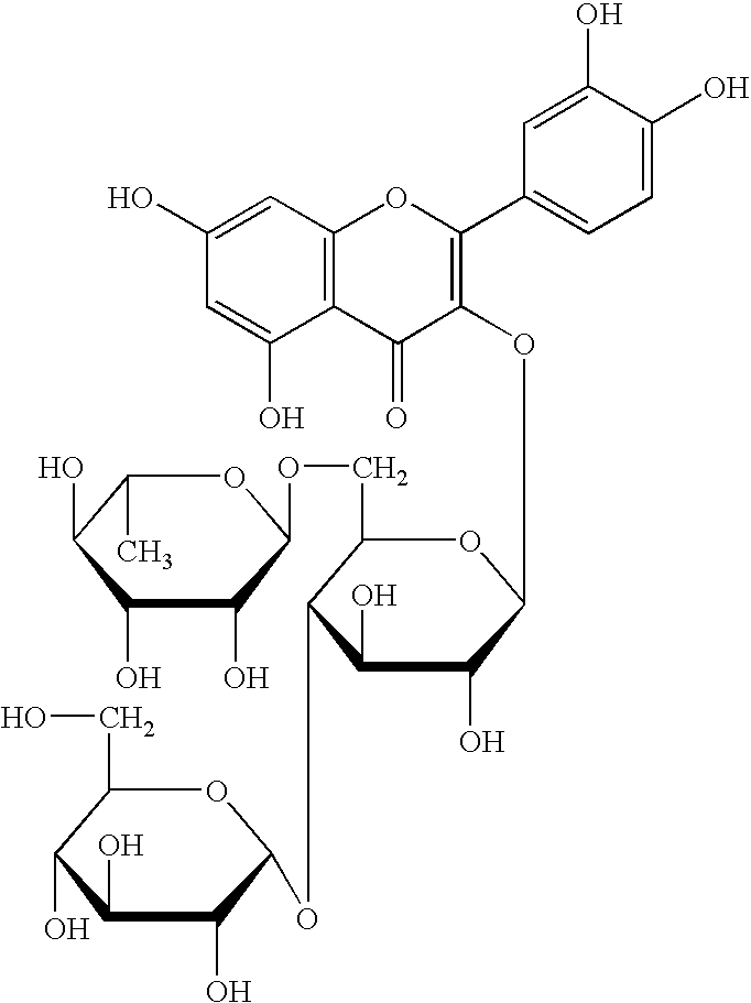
C12=C(C=C(O)C=C1O)OC(C1=CC=C(O)C(O)=C1)=C(OC1C(O)C(O)C(OC3C(O)C(O)C(O)C(CO)O3)C(COC3C(O)C(O)C(O)C(C)O3)O1)C2=O
